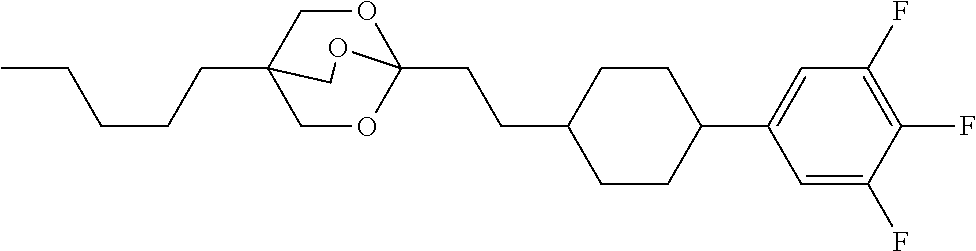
C(CCCC)C12COC(CCC3CCC(C4=CC(F)=C(F)C(F)=C4)CC3)(OC1)OC2
